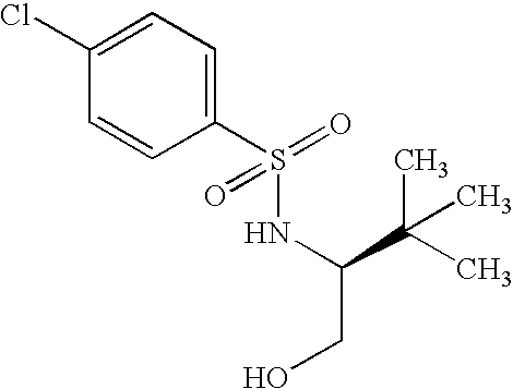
C1(S(NC(CO)C(C)(C)C)(=O)=O)=CC=C(Cl)C=C1
